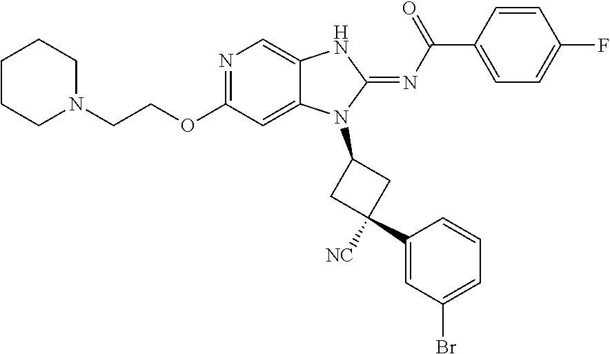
C(OC1=NC=C2C(=C1)N(C1CC(C3=CC(Br)=CC=C3)([NC])C1)C(=NC(C1=CC=C(F)C=C1)=O)N2)CN1CCCCC1
